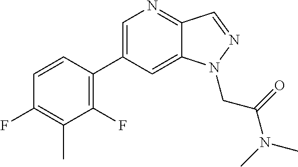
C1=C(C2=C(F)C(C)=C(F)C=C2)C=C2C(=N1)C=NN2CC(N(C)C)=O
